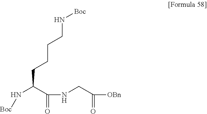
N(C(C(=O)NCC([OBn])=O)CCCCN[Boc])[Boc]
